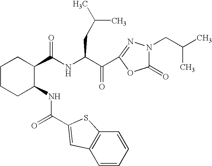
C1CCC(NC(=O)C2=CC3=C(C=CC=C3)S2)C(C(NC(CC(C)C)C(=O)C2=NN(CC(C)C)C(=O)O2)=O)C1
